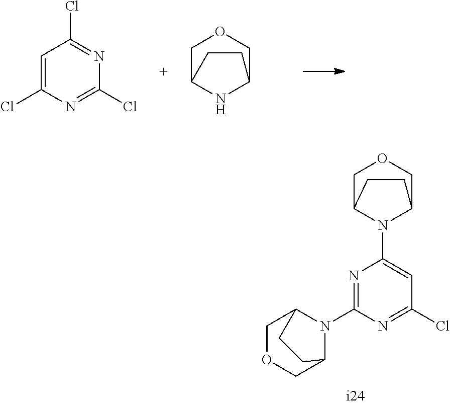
C1=C(Cl)N=C(Cl)N=C1Cl.C1C2NC(CO1)CC2.N1=C(N2C3COCC2CC3)N=C(Cl)C=C1N1C2COCC1CC2
